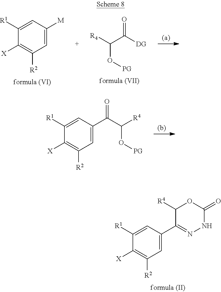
O=C(C(O[PG])[R4])[DG].C1([R1])=CC([M])=CC([R2])=C1[X].C1([R1])=CC(C(C(O[PG])[R4])=O)=CC([R2])=C1[X].C1([R1])=CC(C2=NNC(=O)OC2[R4])=CC([R2])=C1[X]
